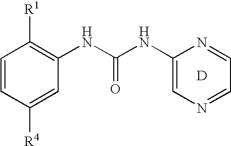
C1(NC(NC2=CN=CC=N2)=O)=C([R1])C=CC([R4])=C1.[D]
